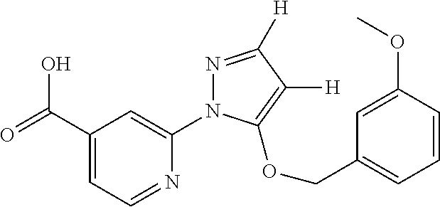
OC(C1=CC=NC(N2N=C([H])C([H])=C2OCC2=CC=CC(OC)=C2)=C1)=O
